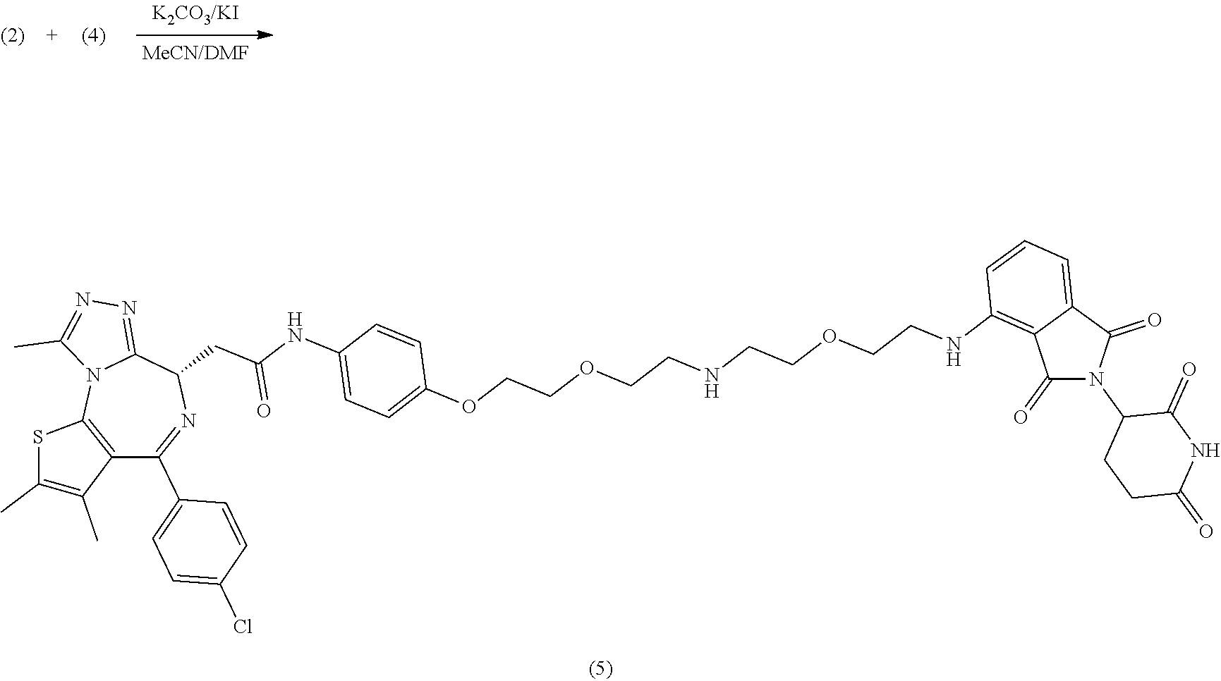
C1(=O)N(C2CCC(=O)NC2=O)C(=O)C2=CC=CC(NCCOCCNCCOCCOC3=CC=C(NC(CC4N=C(C5=CC=C(Cl)C=C5)C5=C(N6C4=NN=C6C)SC(C)=C5C)=O)C=C3)=C12
